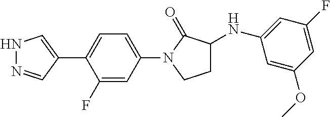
N1N=CC(C2=CC=C(N3CCC(NC4=CC(F)=CC(OC)=C4)C3=O)C=C2F)=C1
